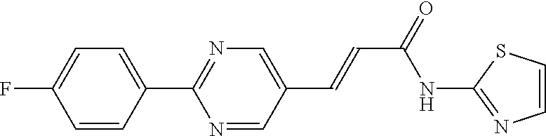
C1(C2=NC=C(C=CC(=O)NC3=NC=CS3)C=N2)=CC=C(F)C=C1
